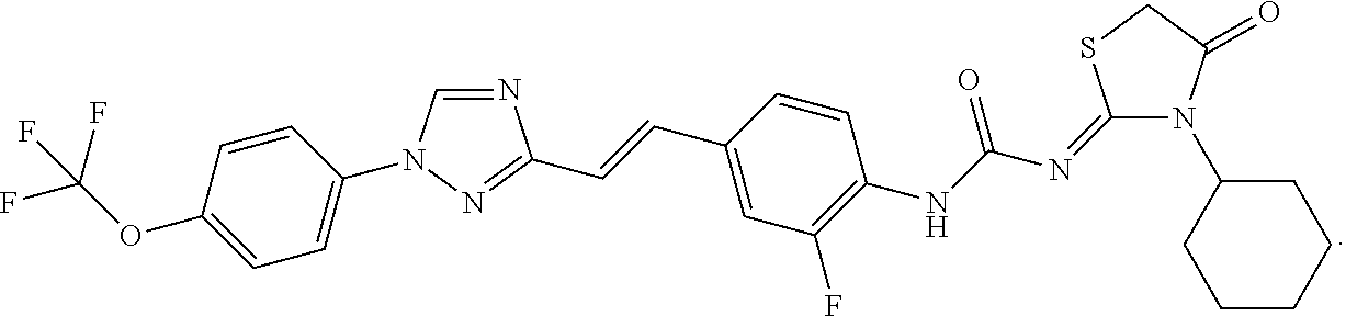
N1=CN(C2=CC=C(OC(F)(F)F)C=C2)N=C1C=CC1=CC(F)=C(NC(N=C2N(C3CCCCC3)C(=O)CS2)=O)C=C1
